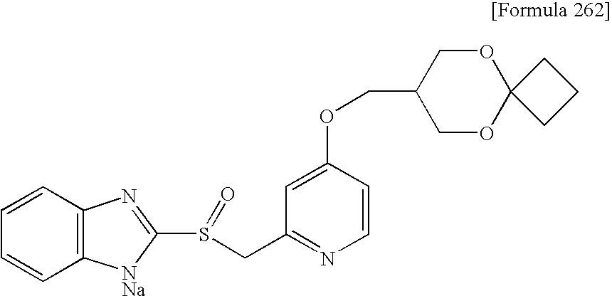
C1=CC=CC2=C1N=C(S(CC1=NC=CC(OCC3COC4(OC3)CCC4)=C1)=O)[NNa]2
